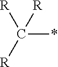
[R]C([R])(*)[R]
